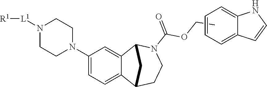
C1(N2CCN([L1][R1])CC2)=CC=C2C(=C1)C1N(C(=O)OCC)CCC2C1.C1=CC=C2C(=C1)NC=C2
